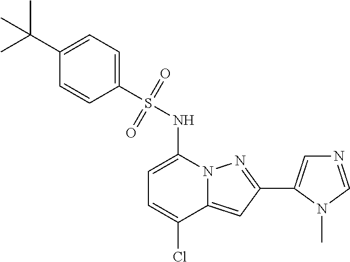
C1=C(NS(C2=CC=C(C(C)(C)C)C=C2)(=O)=O)N2C(=CC(C3=CN=CN3C)=N2)C(Cl)=C1
